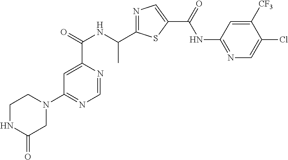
N1=C(C(NC(C2=CC(N3CCNC(=O)C3)=NC=N2)=O)C)SC(C(=O)NC2=NC=C(Cl)C([CF3])=C2)=C1
